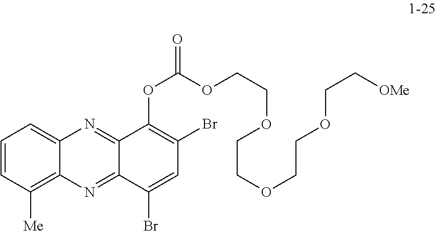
C1=CC([Me])=C2C(=C1)N=C1C(=N2)C(Br)=CC(Br)=C1OC(=O)OCCOCCOCCOCC[OMe]
